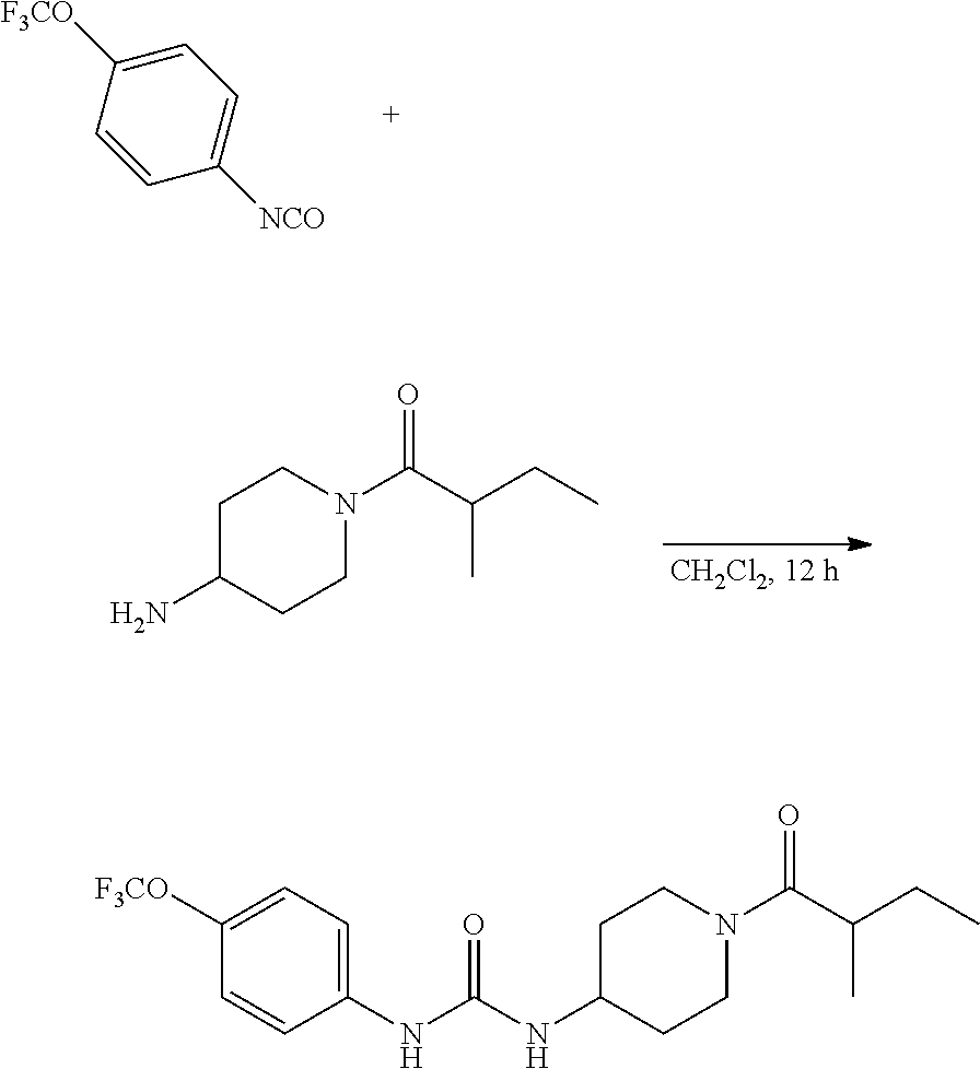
C1([F3CO])=CC=C(NC(NC2CCN(C(C(CC)C)=O)CC2)=O)C=C1.C1([F3CO])=CC=C([NCO])C=C1.C1C(N)CCN(C(C(CC)C)=O)C1
